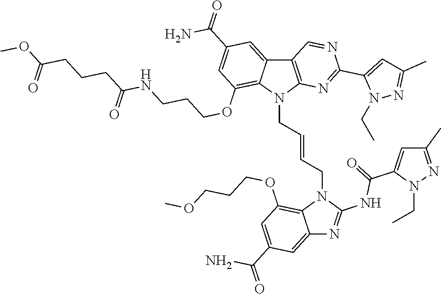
C12=CC(C(=O)N)=CC(OCCCOC)=C1N(CC=CCN1C3=C(C4=CC(C(=O)N)=CC(OCCCNC(CCCC(OC)=O)=O)=C14)C=NC(C1=CC(C)=NN1CC)=N3)C(NC(C1=CC(C)=NN1CC)=O)=N2
